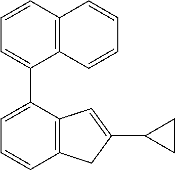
C1=CC2=C(C(C3=CC=CC4=C3C=C(C3CC3)C4)=C1)C=CC=C2
